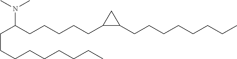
C(C(CCCCCC1C(CCCCCCCC)C1)N(C)C)CCCCCCCC
